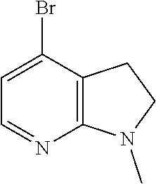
C12=C(C(Br)=CC=N1)CCN2C
